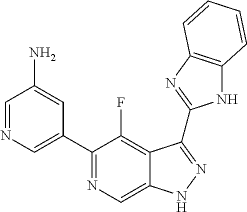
C1=NC=C(C2=NC=C3C(=C2F)C(C2=NC4=C(N2)C=CC=C4)=NN3)C=C1N
